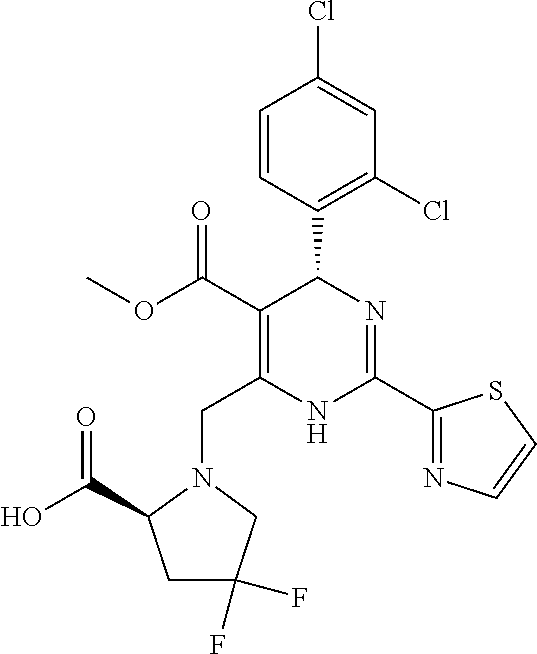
C1=CC(C2C(C(=O)OC)=C(CN3C(C(O)=O)CC(F)(F)C3)NC(C3=NC=CS3)=N2)=C(Cl)C=C1Cl
